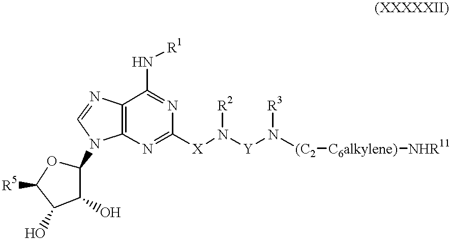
C12=C(N=C([X]N([R2])[Y]N([(C2][C6alkylene)][NHR11])[R3])N=C1N[R1])N(C1OC([R5])C(O)C1O)C=N2
